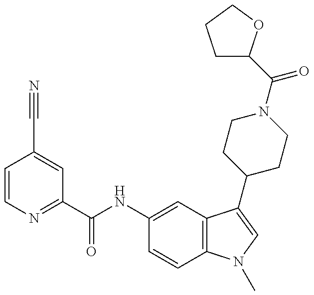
C1=CN=C(C(NC2=CC3=C(C=C2)N(C)C=C3C2CCN(C(=O)C3CCCO3)CC2)=O)C=C1C#N
